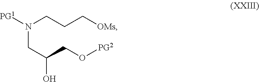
[PG1]N(CCC[OMs])CC(CO[PG2])O
